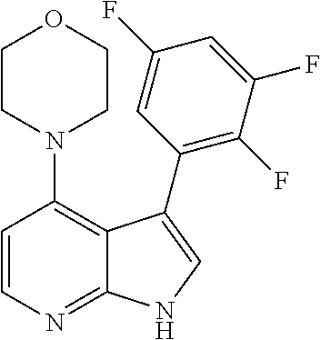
C1=CN=C2C(=C1N1CCOCC1)C(C1=C(F)C(F)=CC(F)=C1)=CN2
